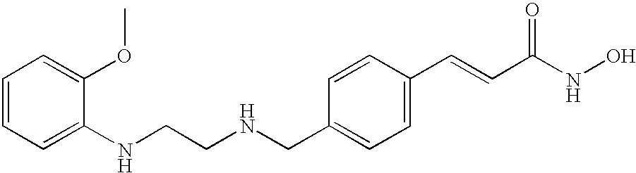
C1(CNCCNC2=CC=CC=C2OC)=CC=C(C=CC(NO)=O)C=C1
